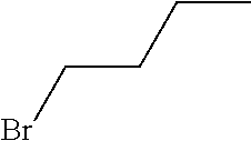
C(CCC)Br
